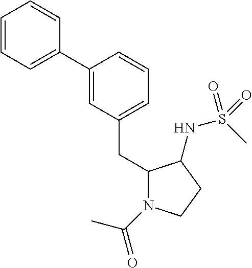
C1(C2=CC(CC3N(C(=O)C)CCC3NS(C)(=O)=O)=CC=C2)=CC=CC=C1
